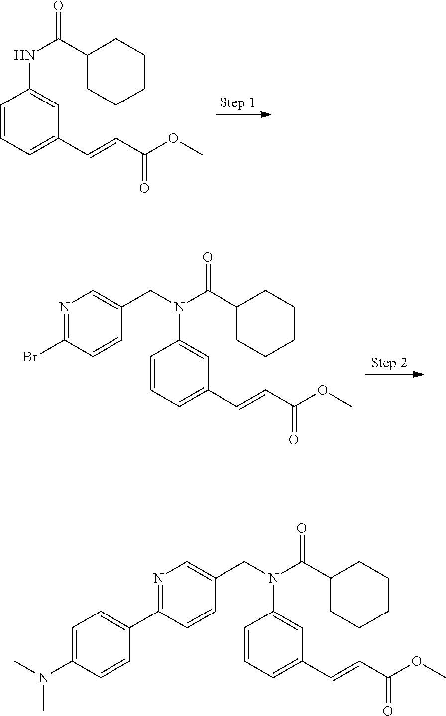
C1=CC=C(C=CC(OC)=O)C=C1NC(=O)C1CCCCC1.C1=CC=C(C=CC(OC)=O)C=C1N(C(=O)C1CCCCC1)CC1=CN=C(Br)C=C1.C1=CC=C(C=CC(OC)=O)C=C1N(C(=O)C1CCCCC1)CC1=CN=C(C2=CC=C(N(C)C)C=C2)C=C1
